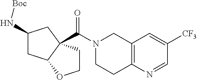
C12=C(N=CC([CF3])=C1)CCN(C(=O)C13C(CC(N[Boc])C1)OCC3)C2
